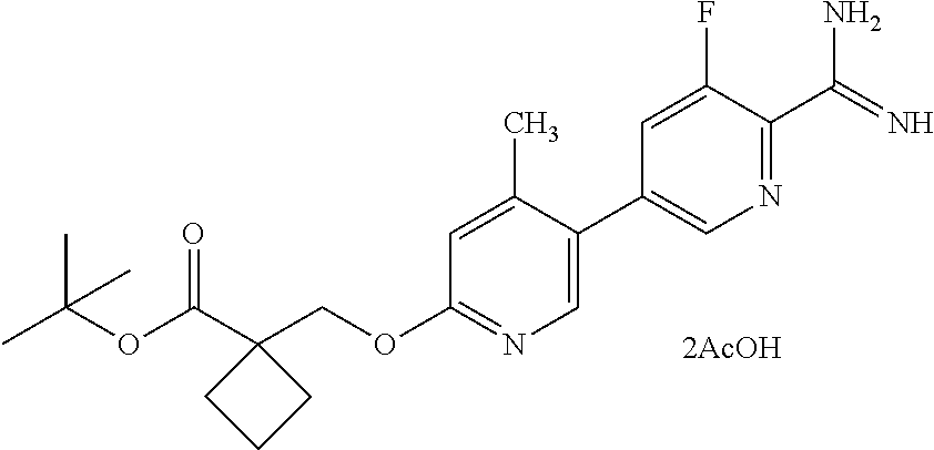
O(C(C1(COC2=NC=C(C3=CN=C(C(N)=N)C(F)=C3)C(C)=C2)CCC1)=O)C(C)(C)C.[2AcOH]
